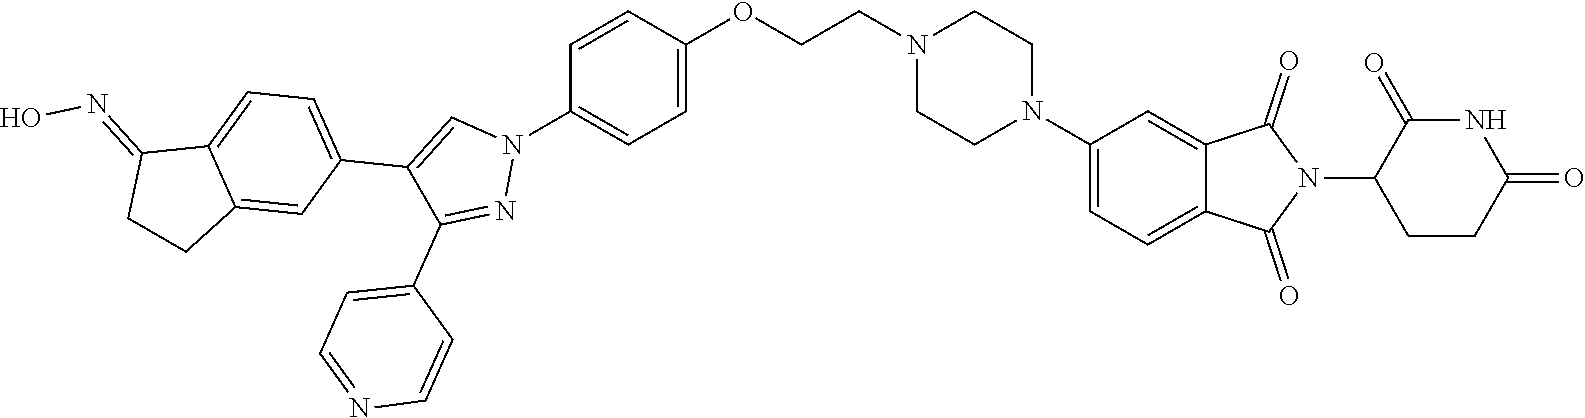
C1CC(=O)NC(=O)C1N1C(=O)C2=CC(N3CCN(CCOC4=CC=C(N5C=C(C6=CC=C7C(=C6)CCC7=NO)C(C6=CC=NC=C6)=N5)C=C4)CC3)=CC=C2C1=O
